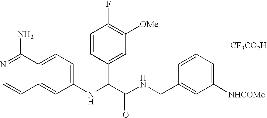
C1(NC(C(NCC2=CC([NHCOMe])=CC=C2)=O)C2=CC([OMe])=C(F)C=C2)=CC=C2C(=C1)C=CN=C2N.[CF3CO2H]
